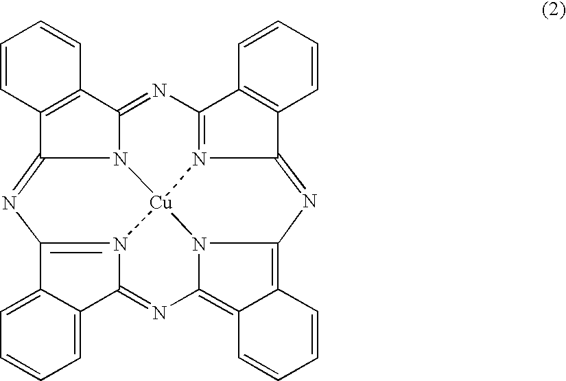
N12C3=NC4=N5C(=NC6=C7C(=C8N=C9N(=C(C%10=CC=CC=C9%10)N=C1C1=C3C=CC=C1)[Cu]25N86)C=CC=C7)C1=C4C=CC=C1
